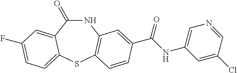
N1C(=O)C2=CC(F)=CC=C2SC2=C1C=C(C(NC1=CN=CC(Cl)=C1)=O)C=C2
